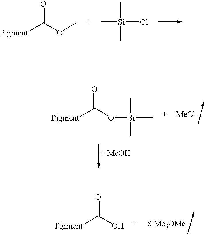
[Pigment]C(OC)=O.C[Si](C)(C)Cl.[Pigment]C(O[Si](C)(C)C)=O.[MeCl].[Pigment]C(O)=O.[SiMe3OMe]
